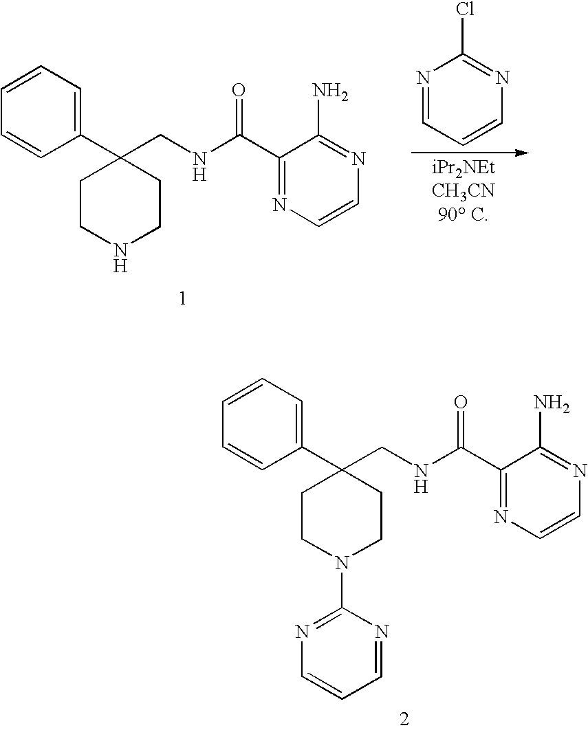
[iPr2NEtCH3CN90 C].C1=CN=C(Cl)N=C1.C1CNCCC1(CNC(C1=NC=CN=C1N)=O)C1=CC=CC=C1.C1CN(C2=NC=CC=N2)CCC1(CNC(C1=NC=CN=C1N)=O)C1=CC=CC=C1
